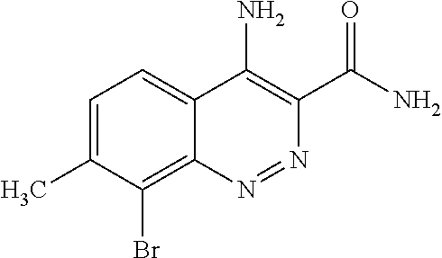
N1=NC2=C(Br)C(C)=CC=C2C(N)=C1C(N)=O
